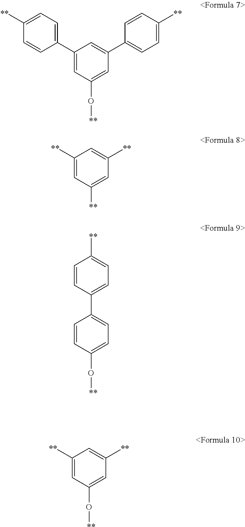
C1(C2=CC(O[**])=CC(C3=CC=C([**])C=C3)=C2)=CC=C([**])C=C1.C1([**])=CC([**])=CC([**])=C1.C1=CC(C2=CC=C(O[**])C=C2)=CC=C1[**].C1=C([**])C=C(O[**])C=C1[**]
